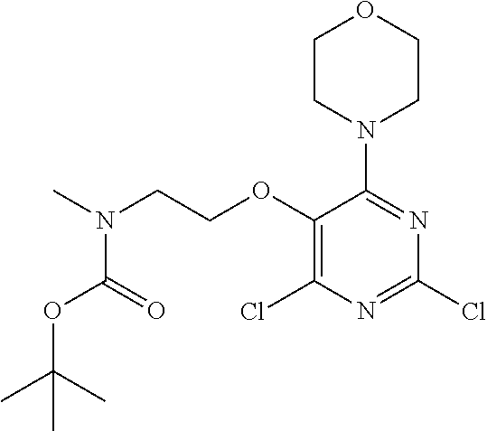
C1(OCCN(C)C(OC(C)(C)C)=O)=C(Cl)N=C(Cl)N=C1N1CCOCC1
